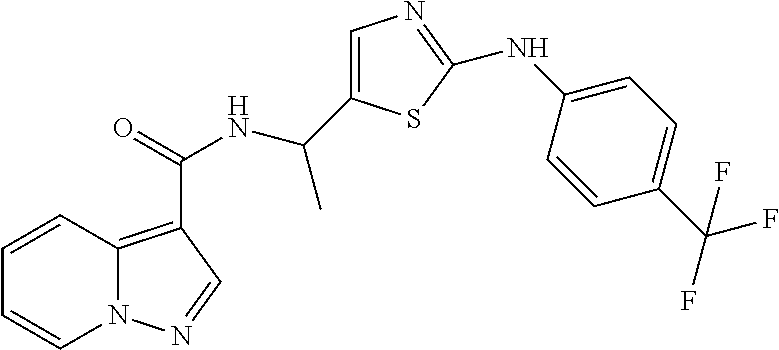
C1(C(NC(=O)C2=C3N(C=CC=C3)N=C2)C)=CN=C(NC2=CC=C(C(F)(F)F)C=C2)S1
